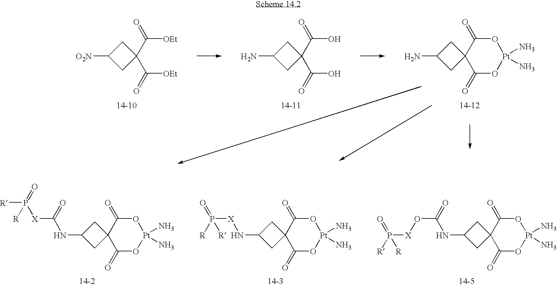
O1C(=O)C2(C(=O)O[Pt]1(N)N)CC(N[X]P(=O)([R])[R])C2.O1C(=O)C2(C(=O)O[Pt]1(N)N)CC(NC(=O)[X]P([R])(=O)[R])C2.O1C(=O)C2(C(=O)O[Pt]1(N)N)CC(NC(O[X]P(=O)([R])[R])=O)C2.[OEt]C(C1(C([OEt])=O)CC([O2N])C1)=O.OC(C1(C(O)=O)CC(N)C1)=O.O1C(=O)C2(C(=O)O[Pt]1(N)N)CC(N)C2
